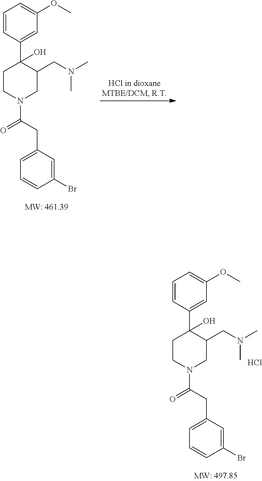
C(N1CC(CN(C)C)C(C2=CC(OC)=CC=C2)(O)CC1)(CC1=CC=CC(Br)=C1)=O.C(N1CC(CN(C)C)C(C2=CC(OC)=CC=C2)(O)CC1)(CC1=CC=CC(Br)=C1)=O.Cl
